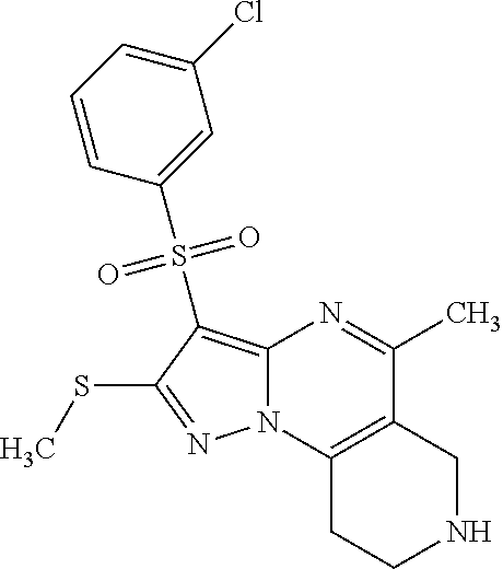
C12=C(S(C3=CC(Cl)=CC=C3)(=O)=O)C(SC)=NN1C1=C(C(C)=N2)CNCC1
